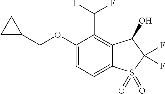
C(OC1=CC=C2C(=C1C(F)F)C(O)C(F)(F)S2(=O)=O)C1CC1
